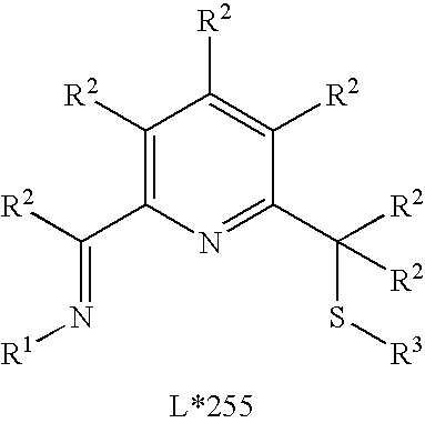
C1([R2])=C(C([R2])=N[R1])N=C(C([R2])(S[R3])[R2])C([R2])=C1[R2]
